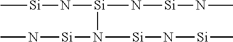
C[Si]N[Si](N[Si]NC)N([Si]NC)[Si]N[Si]C
